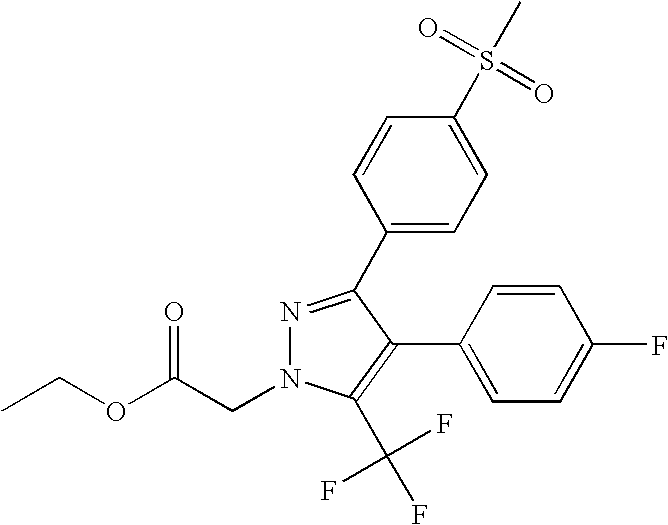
C(C)OC(CN1N=C(C2=CC=C(S(C)(=O)=O)C=C2)C(C2=CC=C(F)C=C2)=C1C(F)(F)F)=O
